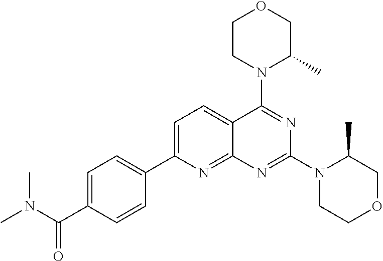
C1=C(C(N(C)C)=O)C=CC(C2=CC=C3C(=N2)N=C(N2CCOCC2C)N=C3N2C(C)COCC2)=C1
